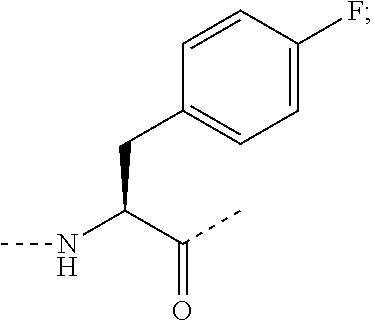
C1=CC(F)=CC=C1CC(C(C)=O)NC
